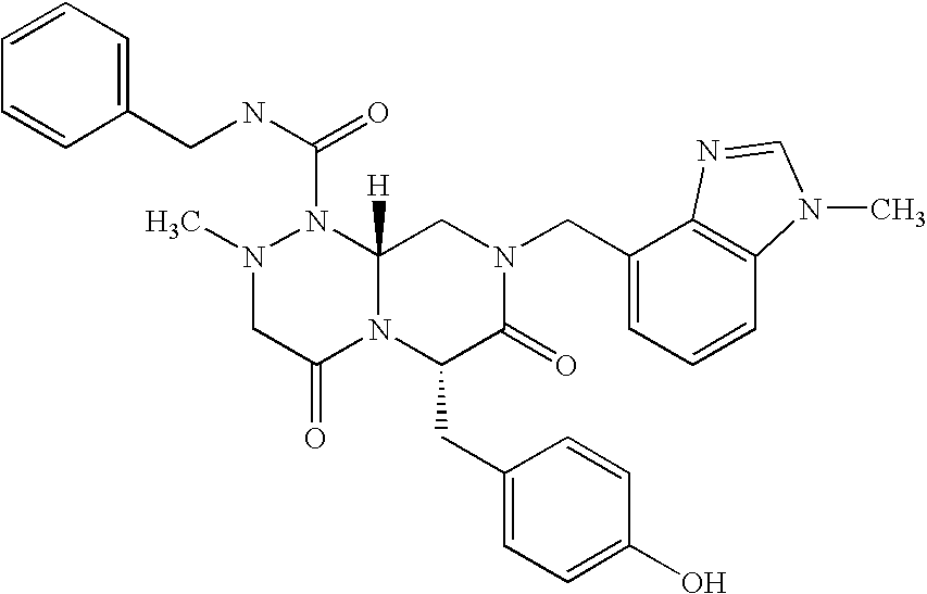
C1=CC=CC(CNC(N2N(C)CC(=O)N3C2([H])CN(CC2=CC=CC4=C2N=CN4C)C(=O)C3CC2=CC=C(O)C=C2)=O)=C1
